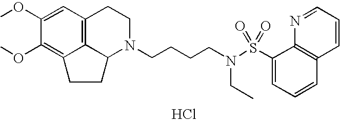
Cl.C12=C3C=C(OC)C(OC)=C1CCC2N(CCCCN(S(=O)(=O)C1=CC=CC2=C1N=CC=C2)CC)CC3
